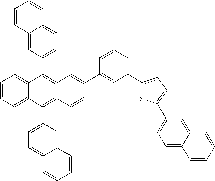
C1=C2C(=CC=C1C1=C3C(=C(C4=CC=C5C(=C4)C=CC=C5)C4=CC=CC=C14)C=CC(C1=CC(C4=CC=C(C5=CC=C6C(=C5)C=CC=C6)S4)=CC=C1)=C3)C=CC=C2
